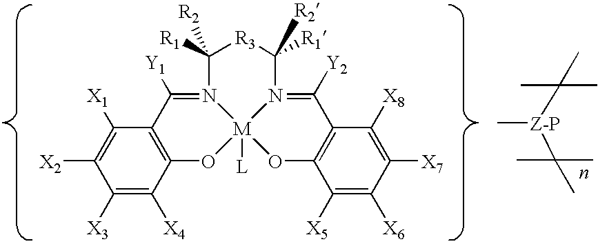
C1([X3])=C([X4])C2=C(C([X1])=C1[X2])C([Y1])=N1[M]3([L])(O2)OC2=C(C([Y2])=N3C([R1])([R2])[R3]C1([R1])[R2])C([X8])=C([X7])C([X6])=C2[X5].C[Z-P](C(C)(C)C)C(C)(C)C
